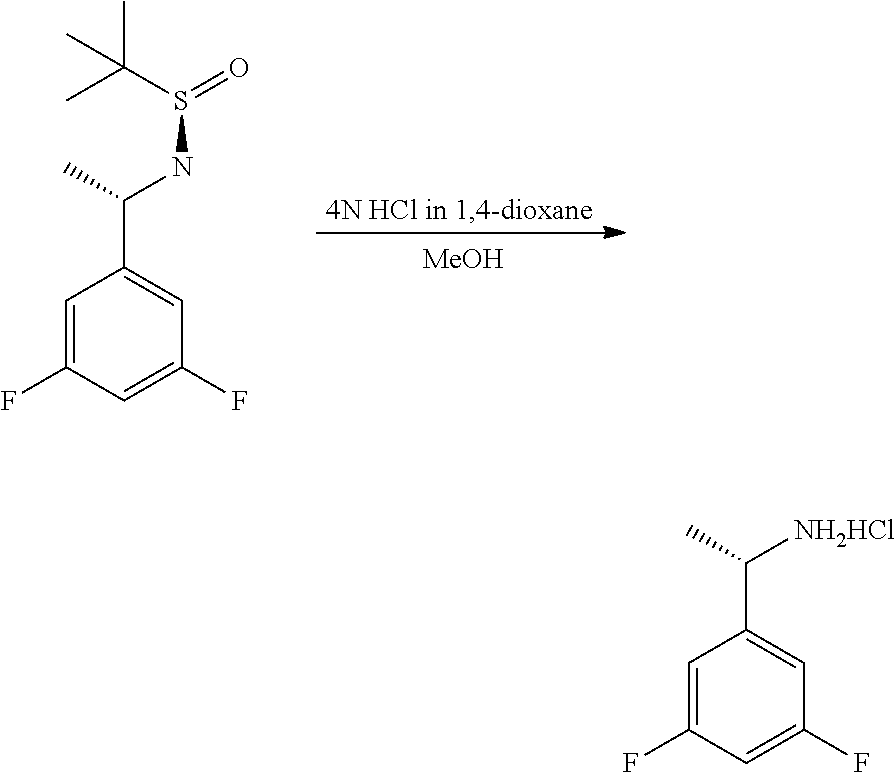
C1=C(F)C=C(F)C=C1C(NS(=O)C(C)(C)C)C.[MeOH].C1=C(F)C=C(F)C=C1C([NH2HCl])C
